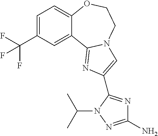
C1=C(C(F)(F)F)C=C2C(=C1)OCCN1C2=NC(C2=NC(N)=NN2C(C)C)=C1
